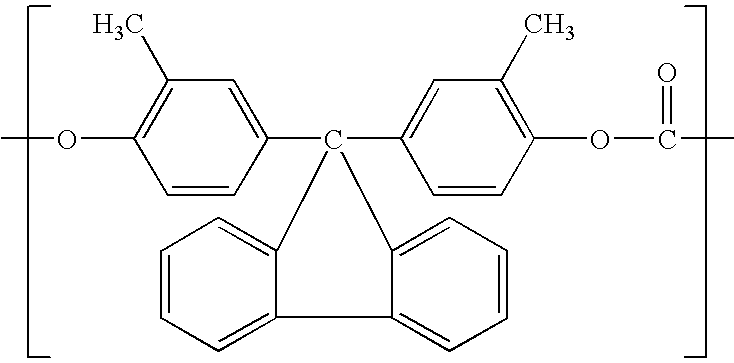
C1=CC(C2(C3=CC(C)=C(OC(=O)C)C=C3)C3=CC=CC=C3C3=CC=CC=C23)=CC(C)=C1OC
